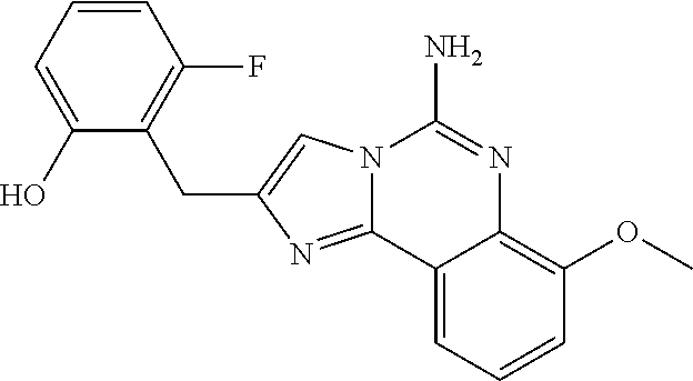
N12C(=NC(CC3=C(F)C=CC=C3O)=C1)C1=CC=CC(OC)=C1N=C2N
